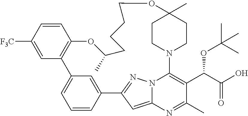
C1=CC2=CC(=C1)C1=C(C=CC([F3C])=C1)OC(C)CCCCOC1(C)CCN(C3=C(C(C(O)=O)OC(C)(C)C)C(C)=NC4=CC2=NN43)CC1
